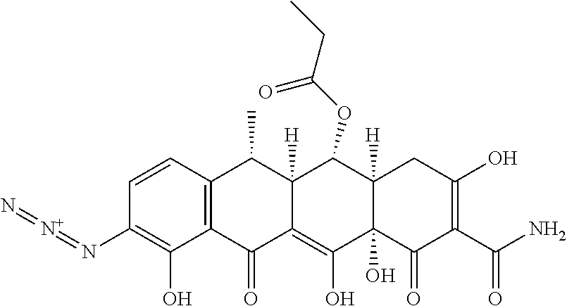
C1=CC2=C(C(O)=C1N=[N+]=N)C(=O)C1=C(O)C3(O)C([H])(C(OC(CC)=O)C1([H])C2C)CC(O)=C(C(N)=O)C3=O
